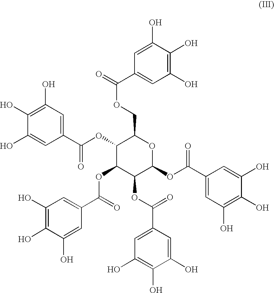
C1=C(O)C(O)=C(O)C=C1C(OCC1C(OC(C2=CC(O)=C(O)C(O)=C2)=O)C(OC(C2=CC(O)=C(O)C(O)=C2)=O)C(OC(C2=CC(O)=C(O)C(O)=C2)=O)C(OC(C2=CC(O)=C(O)C(O)=C2)=O)O1)=O
